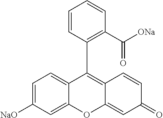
C1=C([NaO])C=C2C(=C1)C(C1=C(C([ONa])=O)C=CC=C1)=C1C(=CC(=O)C=C1)O2
